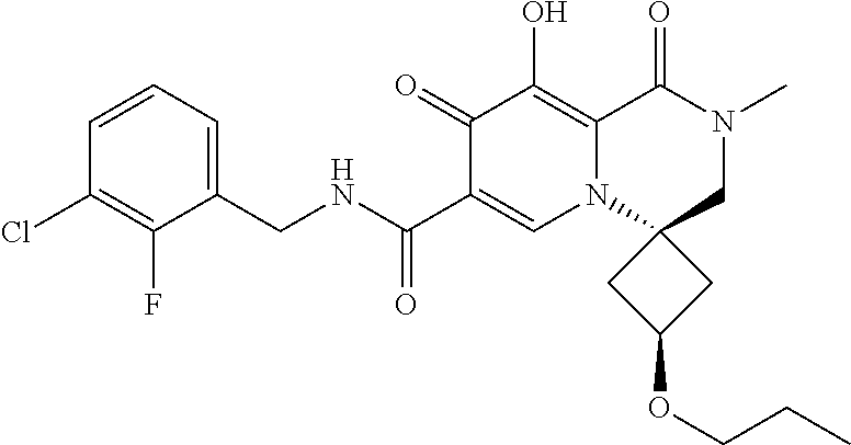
C1(F)=C(Cl)C=CC=C1CNC(C1=CN2C3(CN(C)C(=O)C2=C(O)C1=O)CC(OCCC)C3)=O
